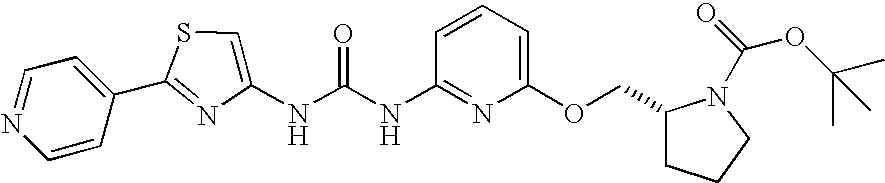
C1=CC(C2=NC(NC(NC3=NC(OCC4CCCN4C(=O)OC(C)(C)C)=CC=C3)=O)=CS2)=CC=N1
